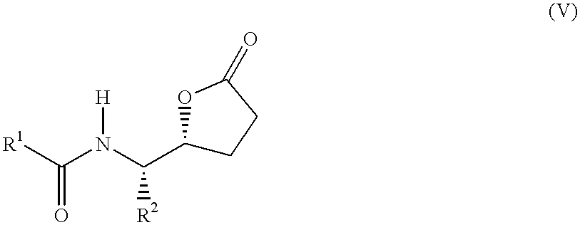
[R1]C(N(C(C1CCC(=O)O1)[R2])[H])=O
